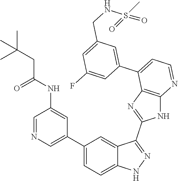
C1=NC=C(C2=CC=C3C(=C2)C(C2=NC4=C(N2)N=CC=C4C2=CC(CNS(=O)(C)=O)=CC(F)=C2)=NN3)C=C1NC(CC(C)(C)C)=O
